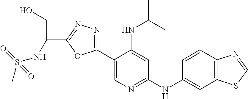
C1(C2=NN=C(C(CO)NS(C)(=O)=O)O2)=CN=C(NC2=CC3=C(C=C2)N=CS3)C=C1NC(C)C
